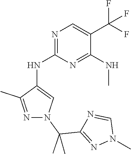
N1=C(NC2=CN(C(C3=NN(C)C=N3)(C)C)N=C2C)N=C(NC)C(C(F)(F)F)=C1
